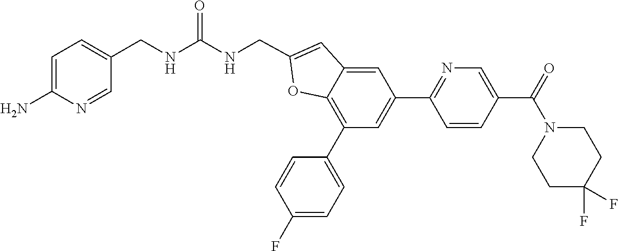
C1=C(N)N=CC(CNC(NCC2=CC3=CC(C4=NC=C(C(=O)N5CCC(F)(F)CC5)C=C4)=CC(C4=CC=C(F)C=C4)=C3O2)=O)=C1
